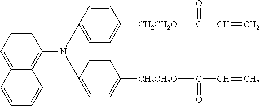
C1=CC(N(C2=C3C(=CC=C2)C=CC=C3)C2=CC=C([CH2CH2O]C(=O)C=C)C=C2)=CC=C1[CH2CH2O]C(=O)C=C
